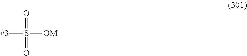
S([#3])([OM])(=O)=O
